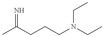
CC(CCCN(CC)CC)=N
